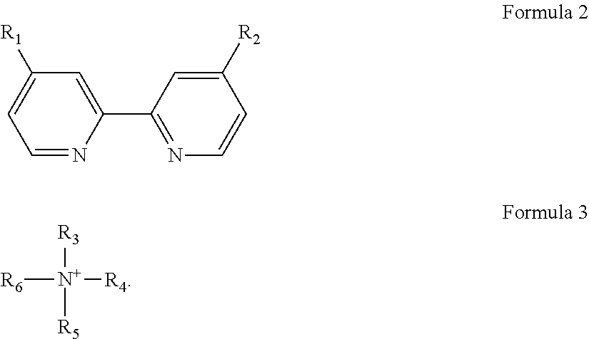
C1=NC(C2=NC=CC([R2])=C2)=CC([R1])=C1.[R3][N+]([R5])([R4])[R6]
